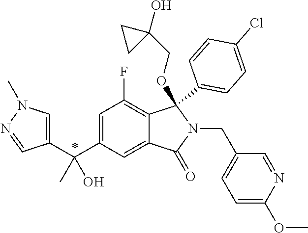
C1=C(C(C2=CN(C)N=C2)(C)O)C=C2C(=C1F)C(C1=CC=C(Cl)C=C1)(OCC1(O)CC1)N(CC1=CC=C(OC)N=C1)C2=O
